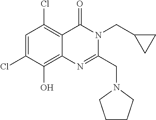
C1=C(Cl)C(O)=C2C(=C1Cl)C(=O)N(CC1CC1)C(CN1CCCC1)=N2
